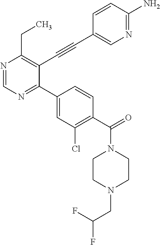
N1=CN=C(C2=CC(Cl)=C(C(=O)N3CCN(CC(F)F)CC3)C=C2)C(C#CC2=CN=C(N)C=C2)=C1CC
